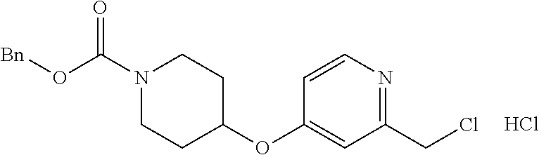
C1(CCl)=NC=CC(OC2CCN(C(O[Bn])=O)CC2)=C1.Cl
